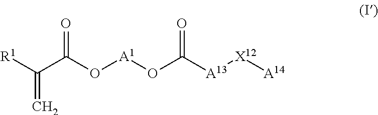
[R1]C(C(O[A1]OC(=O)[A13][X12][A14])=O)=C
